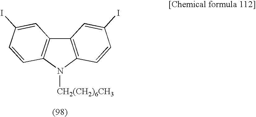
N1([CH2(CH2)6CH3])C2=C(C3=C1C=CC(I)=C3)C=C(I)C=C2
